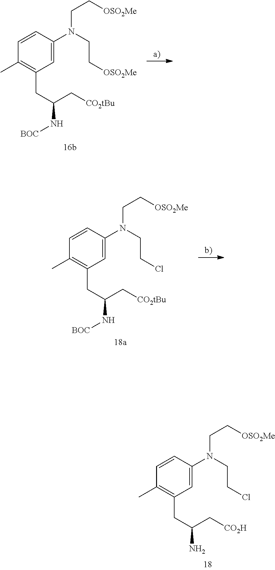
NC(CC1=C(C)C=CC(N(CCCl)CC[OSO2Me])=C1)C[CO2H].N(C(CC1=C(C)C=CC(N(CC[OSO2Me])CC[OSO2Me])=C1)C[CO2tBu])[BOC].N(C(CC1=C(C)C=CC(N(CCCl)CC[OSO2Me])=C1)C[CO2tBu])[BOC]
